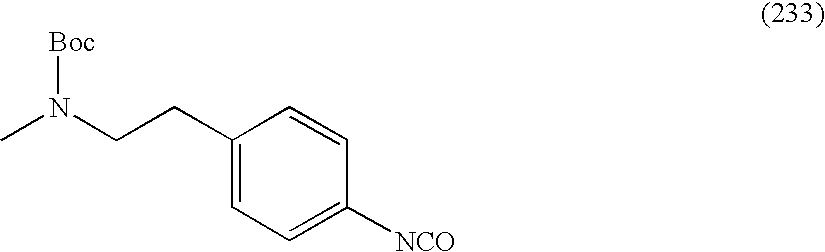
CN(CCC1=CC=C([NCO])C=C1)[Boc]
